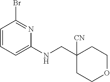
C1=CC=C(NCC2([CN])CCOCC2)N=C1Br
